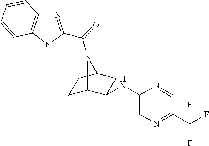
C1C2C(NC3=CN=C(C(F)(F)F)C=N3)CC(C1)N2C(=O)C1=NC2=C(N1C)C=CC=C2
